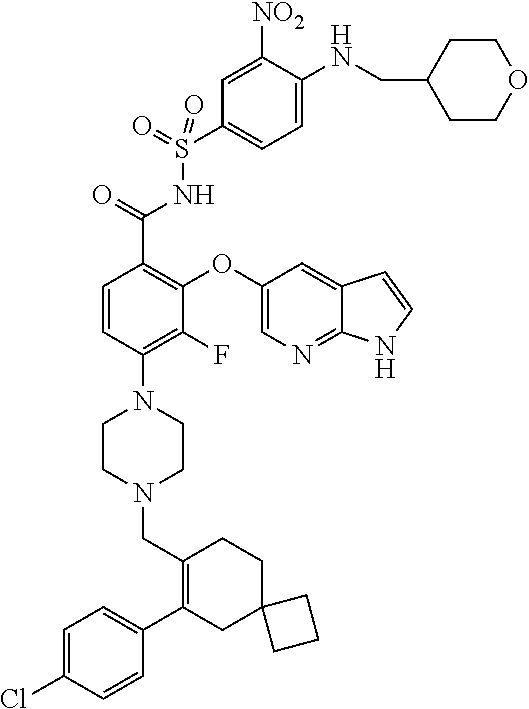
C1=C(Cl)C=CC(C2=C(CN3CCN(C4=C(F)C(OC5=CN=C6C(=C5)C=CN6)=C(C(=O)NS(C5=CC=C(NCC6CCOCC6)C([NO2])=C5)(=O)=O)C=C4)CC3)CCC3(C2)CCC3)=C1
